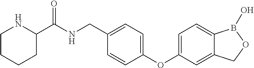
C1(C(NCC2=CC=C(OC3=CC=C4C(=C3)COB4O)C=C2)=O)NCCCC1
